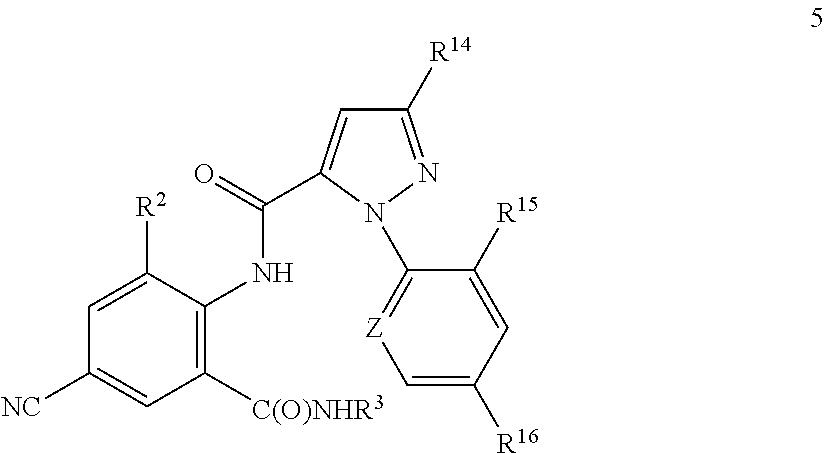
C1([R2])=CC([NC])=CC([C(O)NHR3])=C1NC(=O)C1=CC([R14])=NN1C1=[Z]C=C([R16])C=C1[R15]
